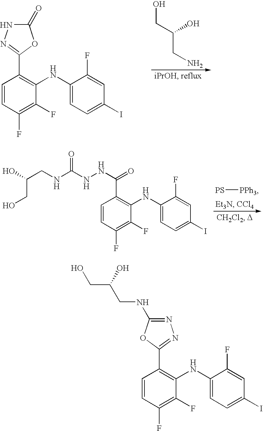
C1=CC(F)=C(F)C(NC2=CC=C(I)C=C2F)=C1C(NNC(NCC(CO)O)=O)=O.[PS][PPh3].C1=CC(F)=C(F)C(NC2=CC=C(I)C=C2F)=C1C1=NNC(=O)O1.OCC(CN)O.C1=CC(F)=C(F)C(NC2=CC=C(I)C=C2F)=C1C1=NN=C(NCC(CO)O)O1
